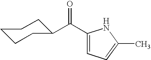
C1(C(C2=CC=C(C)N2)=O)CCCCC1
